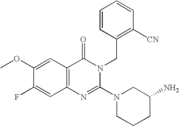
C12=C(C=C(OC)C(F)=C1)C(=O)N(CC1=C([CN])C=CC=C1)C(N1CCCC(N)C1)=N2
